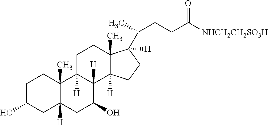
C1C(O)CC2([H])C(C)(C1)C1([H])C([H])(C(O)C2)C2([H])C(C)(CC1)C(C(CCC([NHCH2CH2SO3H])=O)C)([H])CC2
